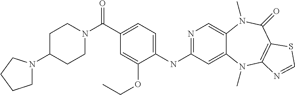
C1(NC2=NC=C3C(=C2)N(C)C2=C(C(=O)N3C)SC=N2)=CC=C(C(N2CCC(N3CCCC3)CC2)=O)C=C1OCC
